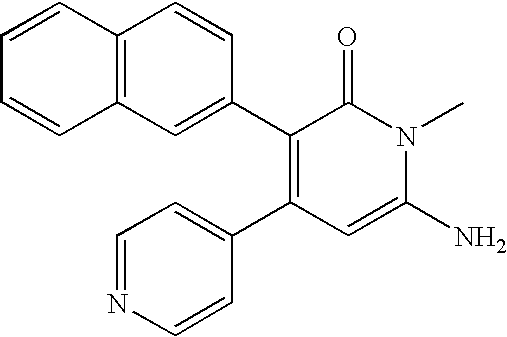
C1=CC2=C(C=C1)C=CC(C1=C(C3=CC=NC=C3)C=C(N)N(C)C1=O)=C2
